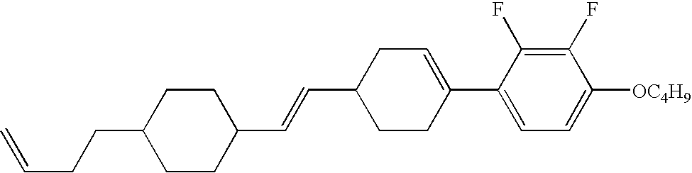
C1(F)=C(F)C(C2=CCC(C=CC3CCC(CCC=C)CC3)CC2)=CC=C1[OC4H9]
